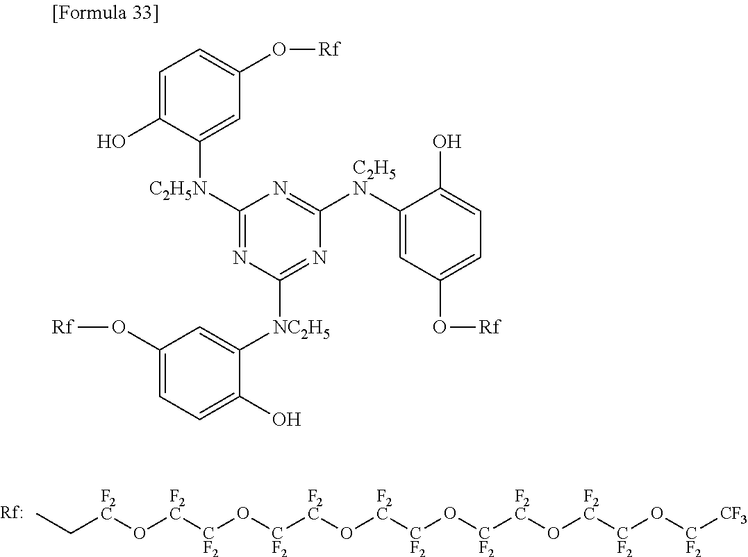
CC[F2C]O[F2C][CF2]O[CF2][F2C]O[F2C][CF2]O[CF2][F2C]O[F2C][CF2]O[CF2][CF3].[Rf].C1=C(O)C([C2H5N]C2=NC([NC2H5]C3=CC(O[Rf])=CC=C3O)=NC([C2H5N]C3=CC(O[Rf])=CC=C3O)=N2)=CC(O[Rf])=C1
